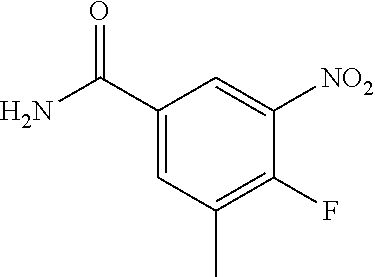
C1(C(N)=O)=CC(C)=C(F)C([NO2])=C1
